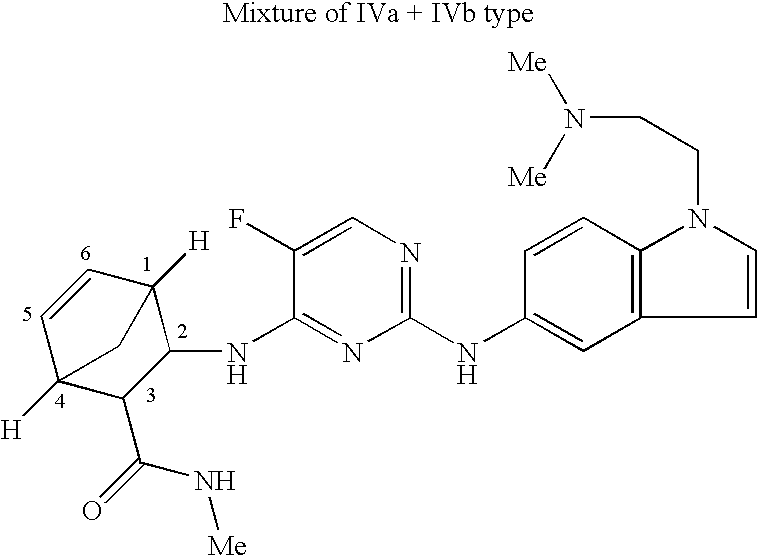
C1=CC2([H])C(NC3=NC(NC4=CC5=C(C=C4)N(CCN([Me])[Me])C=C5)=NC=C3F)C(C(=O)N[Me])C1([H])C2
